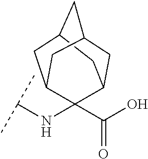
C12CC3CC(C1)CC(C3(NC(C)C)C(=O)O)C2
